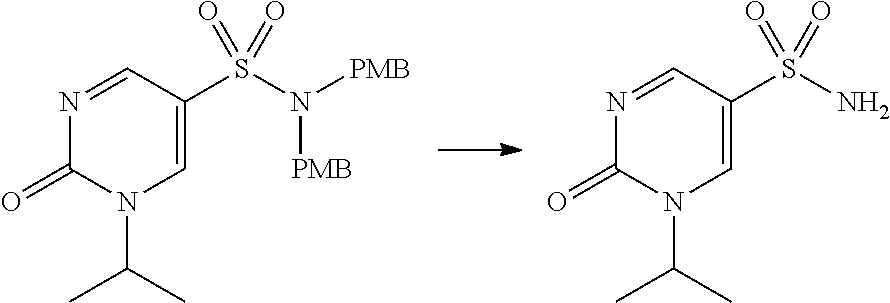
CC(C)N1C(=O)N=CC(S(N([PMB])[PMB])(=O)=O)=C1.CC(C)N1C(=O)N=CC(S(N)(=O)=O)=C1
